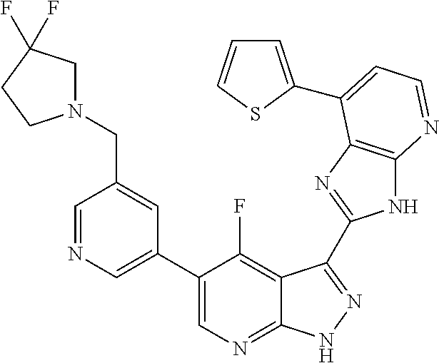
C1=NC=C(C2=CN=C3C(=C2F)C(C2=NC4=C(N2)N=CC=C4C2=CC=CS2)=NN3)C=C1CN1CC(F)(F)CC1
